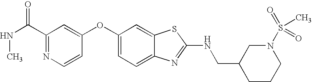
N1=C(C(NC)=O)C=C(OC2=CC=C3C(=C2)SC(NCC2CCCN(S(=O)(C)=O)C2)=N3)C=C1
